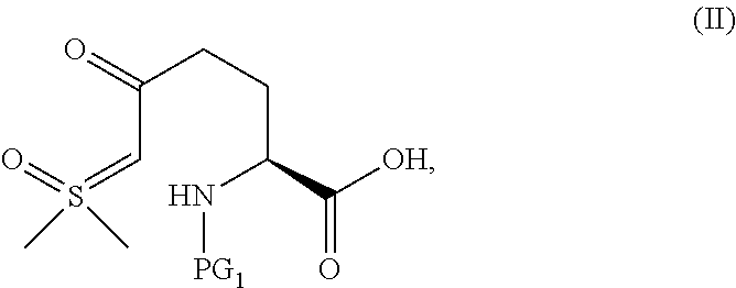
C(C=S(=O)(C)C)(CCC(N[PG1])C([OH])=O)=O
